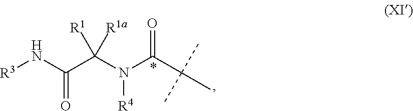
C(C(N[R3])=O)([R1])([R1a])N(C(C(C)(C)C)=O)[R4]
